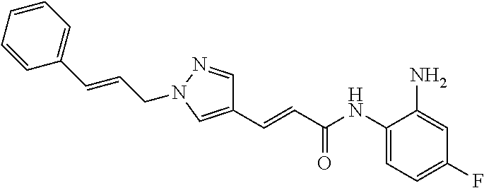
C1(NC(C=CC2=CN(CC=CC3=CC=CC=C3)N=C2)=O)=CC=C(F)C=C1N
